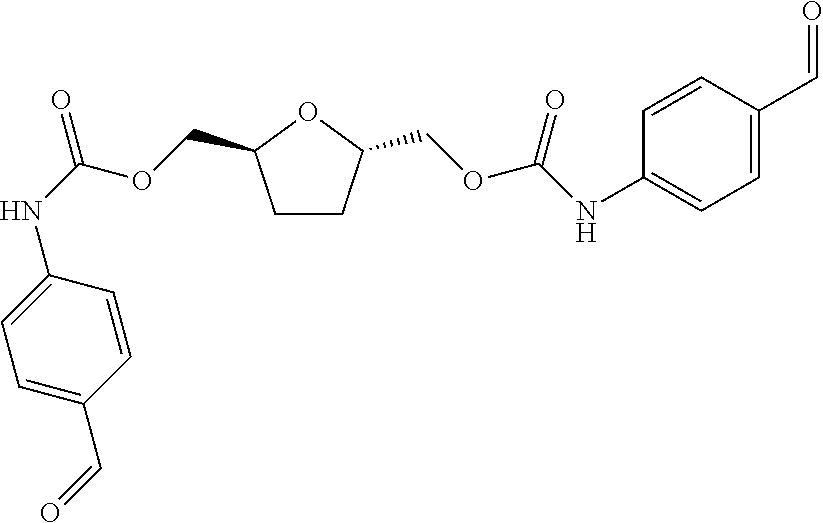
C1CC(COC(NC2=CC=C(C=O)C=C2)=O)OC1COC(NC1=CC=C(C=O)C=C1)=O
